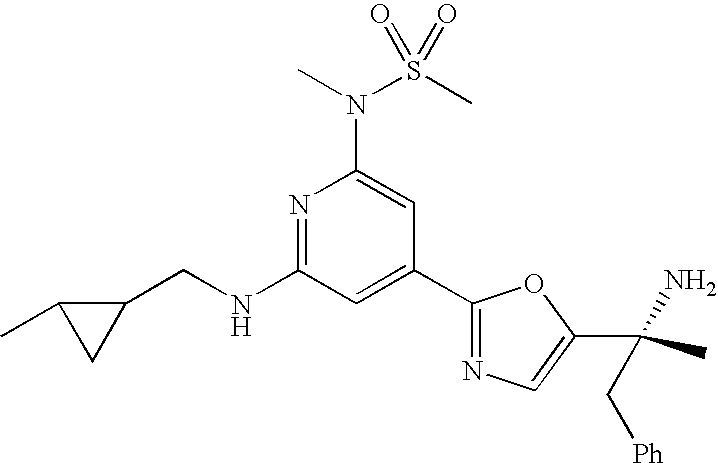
N1=C(NCC2C(C)C2)C=C(C2=NC=C(C(C)(N)C[Ph])O2)C=C1N(S(C)(=O)=O)C
